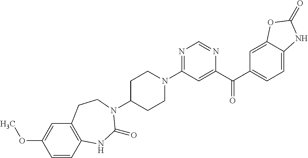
C1C(N2C(=O)NC3=C(C=C(OC)C=C3)CC2)CCN(C2=NC=NC(C(C3=CC=C4C(=C3)OC(=O)N4)=O)=C2)C1
